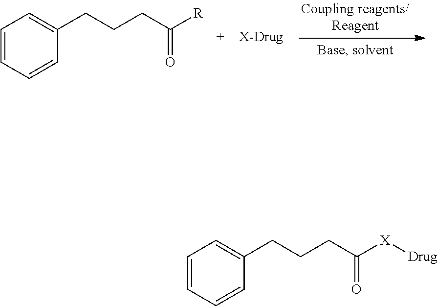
C1=CC=CC(CCCC([R])=O)=C1.C1=CC=CC(CCCC([X][Drug])=O)=C1
